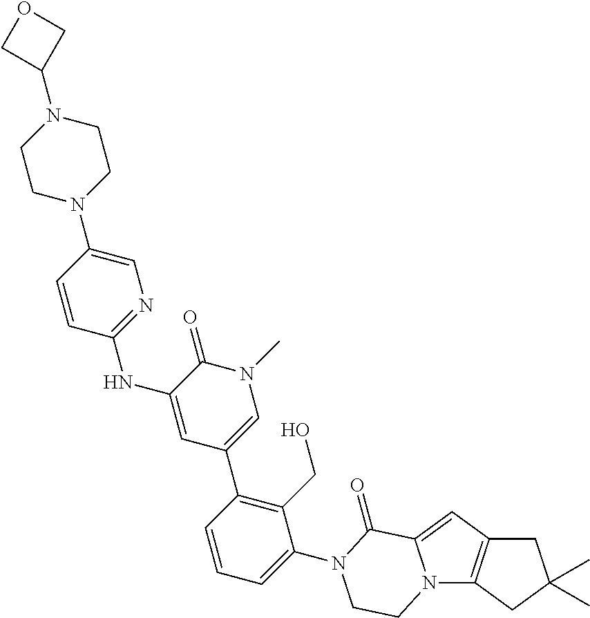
N12C3=C(C=C1C(=O)N(C1=CC=CC(C4=CN(C)C(=O)C(NC5=NC=C(N6CCN(C7COC7)CC6)C=C5)=C4)=C1CO)CC2)CC(C)(C)C3
